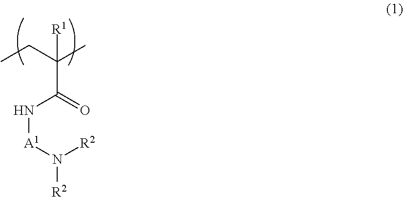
C(C(C)([R1])C(=O)N[A1]N([R2])[R2])C
